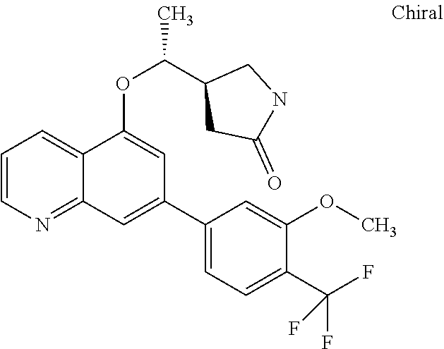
C1=CN=C2C(=C1)C(OC(C1CC(=O)NC1)C)=CC(C1=CC=C(C(F)(F)F)C(OC)=C1)=C2
